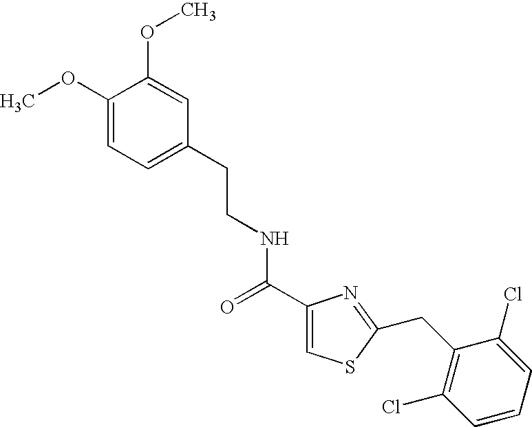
C1(OC)=CC=C(CCNC(C2=CSC(CC3=C(Cl)C=CC=C3Cl)=N2)=O)C=C1OC
